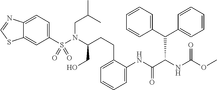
C1(S(N(C(CO)CCC2=CC=CC=C2NC(C(NC(OC)=O)C(C2=CC=CC=C2)C2=CC=CC=C2)=O)CC(C)C)(=O)=O)=CC=C2C(=C1)SC=N2
